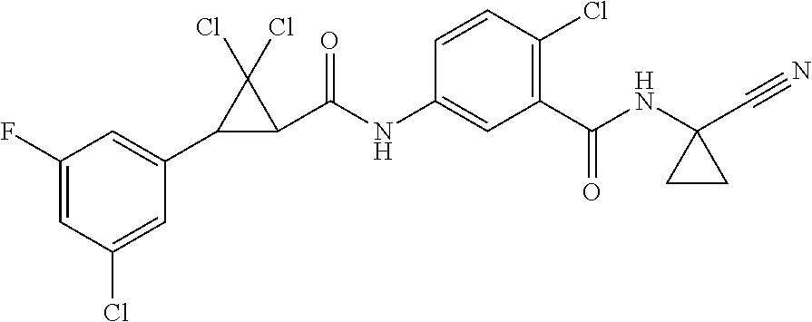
C1(F)=CC(Cl)=CC(C2C(C(NC3=CC(C(=O)NC4(C#N)CC4)=C(Cl)C=C3)=O)C2(Cl)Cl)=C1
